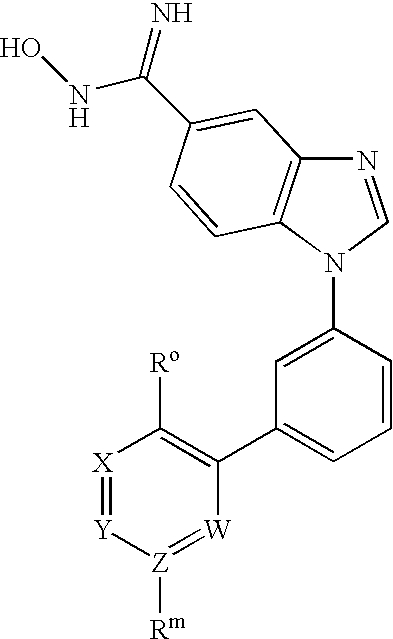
C12=C(N(C3=CC(C4=C([Ro])[X]=[Y][Z]([Rm])=[W]4)=CC=C3)C=N1)C=CC(C(NO)=N)=C2
